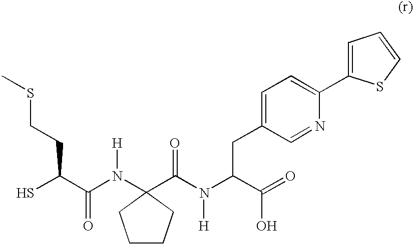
SC(C(N([H])C1(C(N(C(C(=O)O)CC2=CC=C(C3=CC=CS3)N=C2)[H])=O)CCCC1)=O)CCSC
